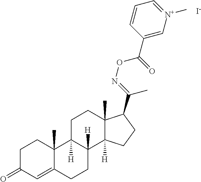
C1C(=O)C=C2C(C)(C1)C1([H])C([H])(CC2)C2([H])C(C)(CC1)C(C(=NOC(=O)C1=C[N+](C)=CC=C1)C)CC2.[I-]
